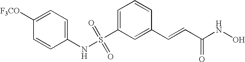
S(C1=CC=CC(C=CC(NO)=O)=C1)(NC1=CC=C([F3CO])C=C1)(=O)=O
